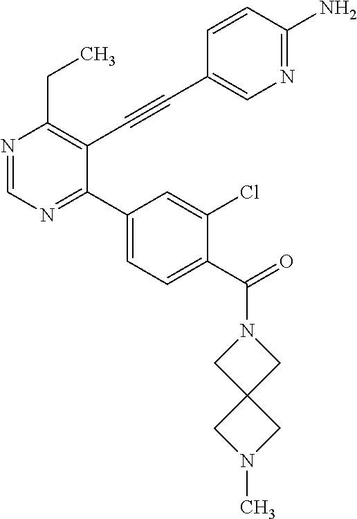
N1=CN=C(C2=CC=C(C(=O)N3CC4(C3)CN(C)C4)C(Cl)=C2)C(C#CC2=CN=C(N)C=C2)=C1CC
